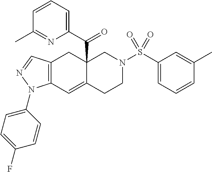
C12=C(C=C3C(C(C4=CC=CC(C)=N4)=O)(C1)CN(S(C1=CC=CC(C)=C1)(=O)=O)CC3)N(C1=CC=C(F)C=C1)N=C2
